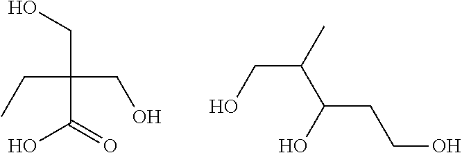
C(C(CC)(CO)C(=O)O)O.C(C(C)C(O)CCO)O
